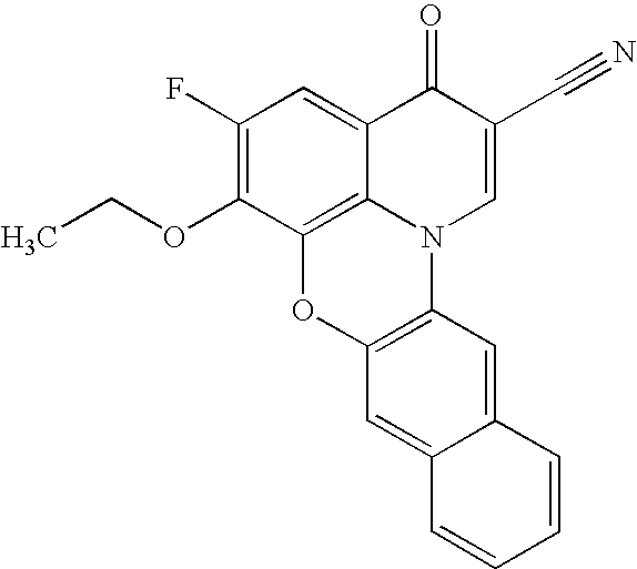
C1(F)=C(OCC)C2=C3C(=C1)C(=O)C(C#N)=CN3C1=C(O2)C=C2C(=C1)C=CC=C2
